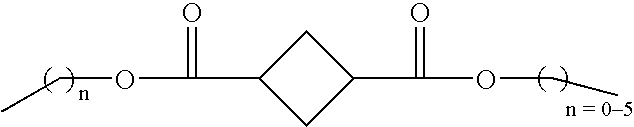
CCOC(=O)C1CC(C(OCC)=O)C1
